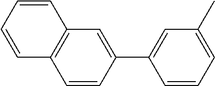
C1=CC(C2=CC(C)=CC=C2)=CC2=C1C=CC=C2
